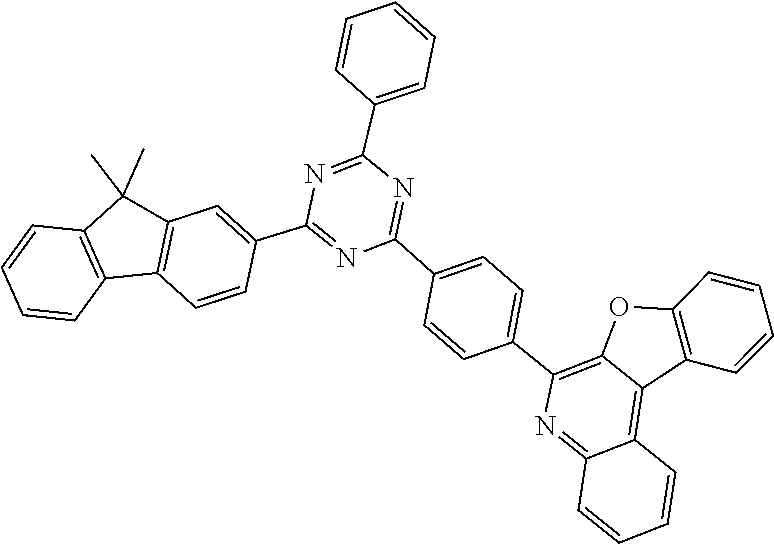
C1(C2=CC3=C(C=C2)C2=C(C3(C)C)C=CC=C2)=NC(C2=CC=C(C3=C4OC5=C(C=CC=C5)C4=C4C(=N3)C=CC=C4)C=C2)=NC(C2=CC=CC=C2)=N1
